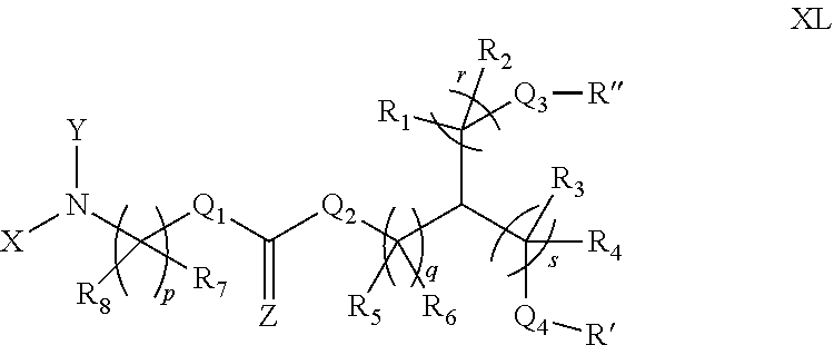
C([Q1]C([Q2]C(C(C([Q4][R])([R4])[R3])C([Q3][R])([R2])[R1])([R5])[R6])=[Z])(N([X])[Y])([R8])[R7]
